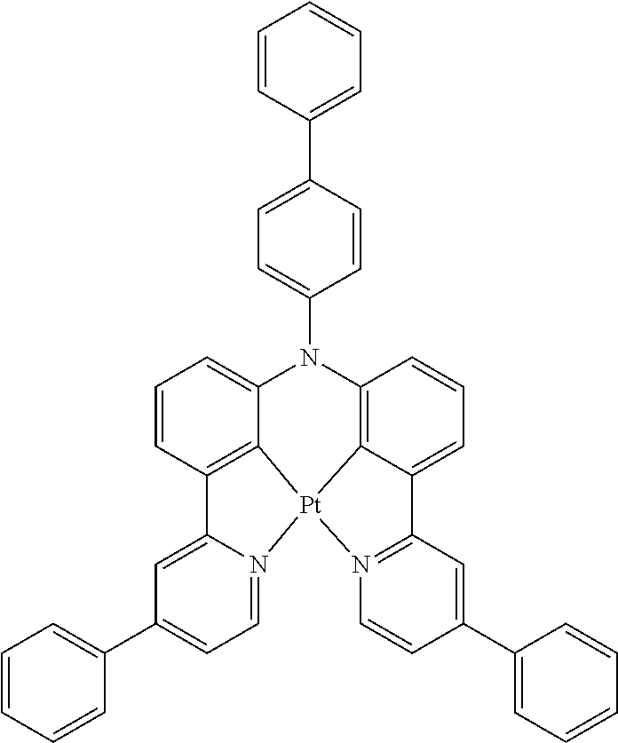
C12=C3C(=CC=C1)N(C1=CC=C(C4=CC=CC=C4)C=C1)C1=C4C(=CC=C1)C1=N([Pt]34N3=CC=C(C4=CC=CC=C4)C=C23)C=CC(C2=CC=CC=C2)=C1
